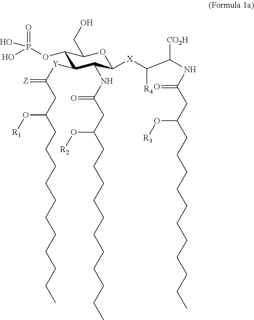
C(CC(CCCCCCCCCCC)O[R1])(=[Z])[Y]C1C(OP(O)(=O)O)C(CO)OC([X]C([R4])C([CO2H])NC(CC(CCCCCCCCCCC)O[R3])=O)C1NC(CC(CCCCCCCCCCC)O[R2])=O
